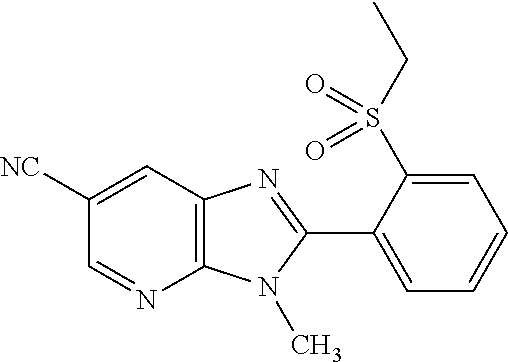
C12=C(C=C([NC])C=N1)N=C(C1=CC=CC=C1S(CC)(=O)=O)N2C
